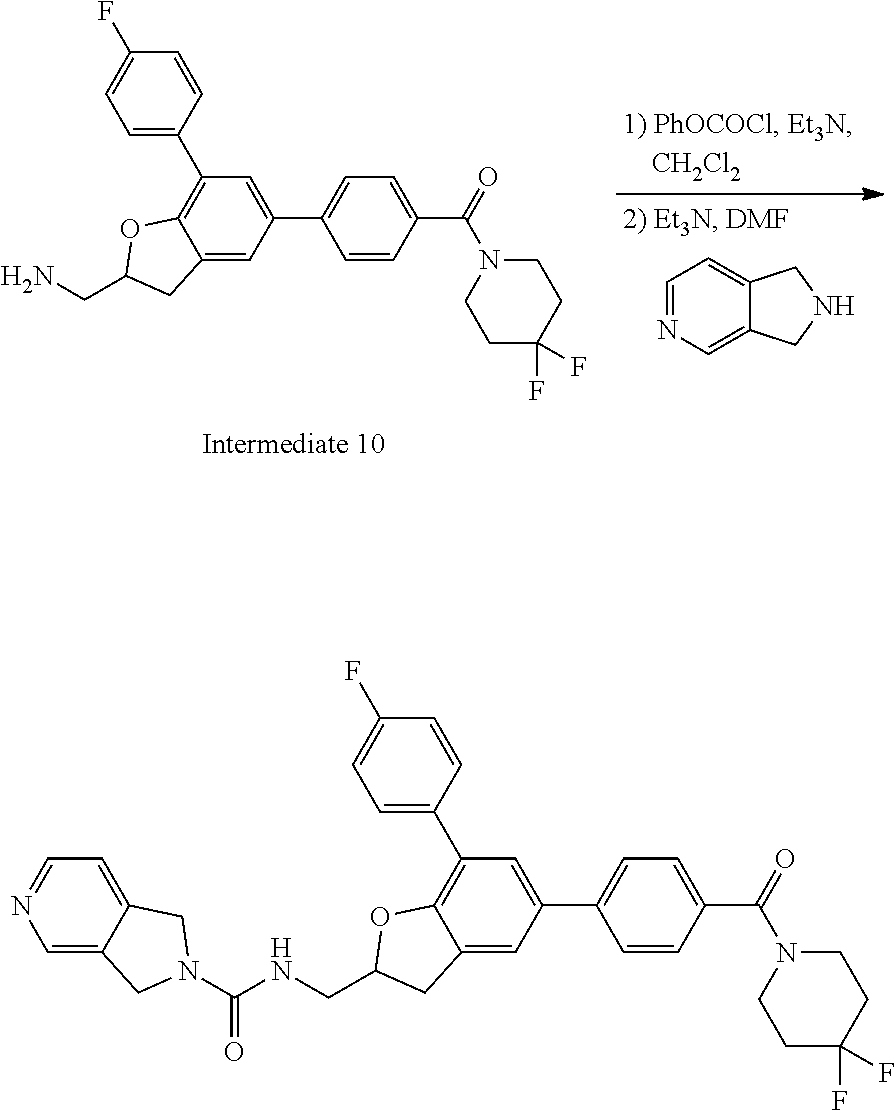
C1(C2=CC=C(F)C=C2)=C2C(=CC(C3=CC=C(C(N4CCC(F)(F)CC4)=O)C=C3)=C1)CC(CNC(N1CC3=CN=CC=C3C1)=O)O2.C1=NC=C2C(=C1)CNC2.C1(C2=CC=C(F)C=C2)=C2C(=CC(C3=CC=C(C(N4CCC(F)(F)CC4)=O)C=C3)=C1)CC(CN)O2
